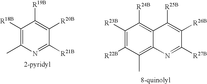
C1([R18B])=C(C)N=C([R21B])C([R20B])=C1[R19B].C1([R23B])=C([R22B])C(C)=C2C(=C1[R24B])C([R25B])=C([R26B])C([R27B])=N2
